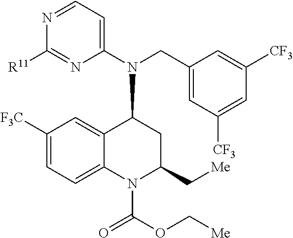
[F3C]C1=CC=C2C(=C1)C(N(CC1=CC([CF3])=CC([CF3])=C1)C1=CC=NC([R11])=N1)CC(C[Me])N2C(=O)OC[Me]
